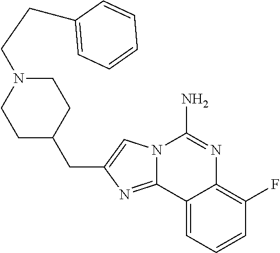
C1C(CC2=CN3C(=N2)C2=CC=CC(F)=C2N=C3N)CCN(CCC2=CC=CC=C2)C1
